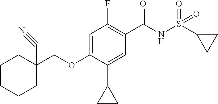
C(OC1=CC(F)=C(C(NS(C2CC2)(=O)=O)=O)C=C1C1CC1)C1(C#N)CCCCC1
